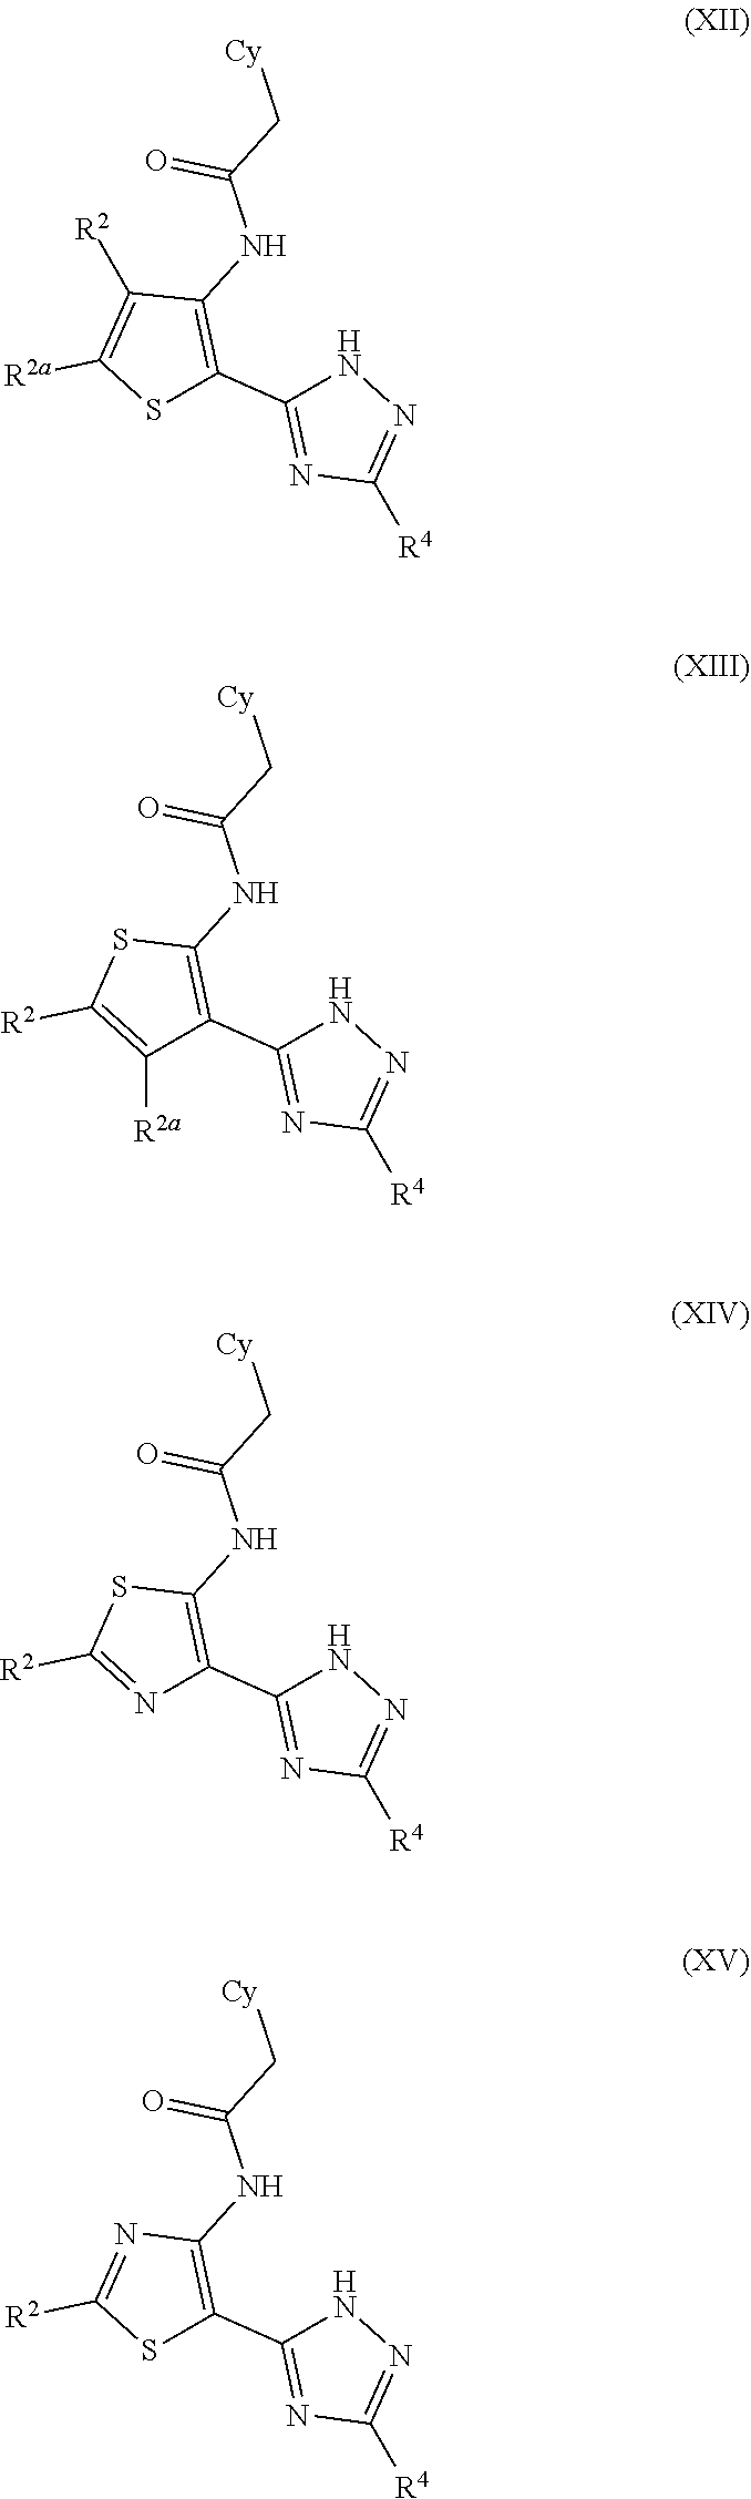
[R4]C1=NNC(C2=C(NC(=O)C[Cy])C([R2])=C([R2a])S2)=N1.[R4]C1=NNC(C2=C(NC(=O)C[Cy])SC([R2])=C2[R2a])=N1.[R4]C1=NNC(C2=C(NC(=O)C[Cy])N=C([R2])S2)=N1.[R4]C1=NNC(C2=C(NC(=O)C[Cy])SC([R2])=N2)=N1
